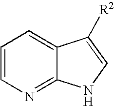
C1=CN=C2C(=C1)C([R2])=CN2
